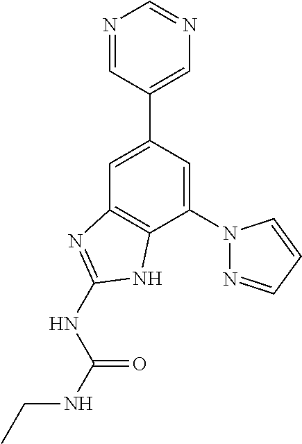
C1=C(C2=CN=CN=C2)C=C(N2N=CC=C2)C2=C1N=C(NC(NCC)=O)N2
